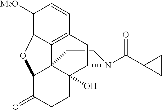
C1CN(C(C2CC2)=O)C2C3(O)C14C1=C(C=CC([MeO])=C1OC4C(=O)CC3)C2
